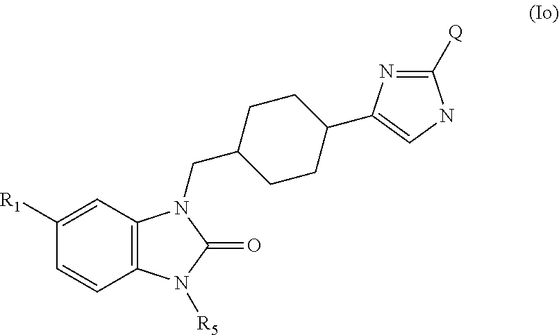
C12=C(C=C([R1])C=C1)N(CC1CCC(C3=CNC([Q])=N3)CC1)C(=O)N2[R5]
